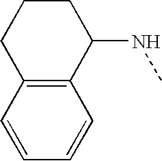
C1CCC2=C(C1NC)C=CC=C2
